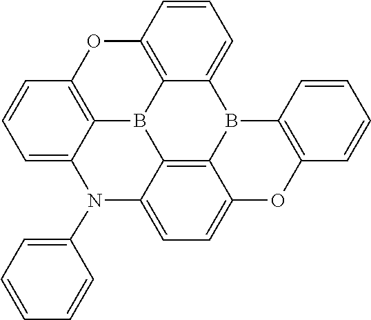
C1=CC=CC(N2C3=CC=C4OC5=C(C=CC=C5)B5C4=C3B3C4=C(C=CC=C24)OC2=C3C5=CC=C2)=C1
